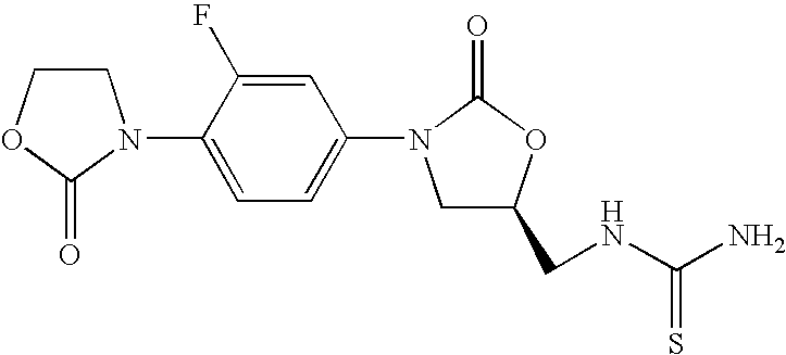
C1COC(=O)N1C1=CC=C(N2CC(CNC(=S)N)OC2=O)C=C1F
